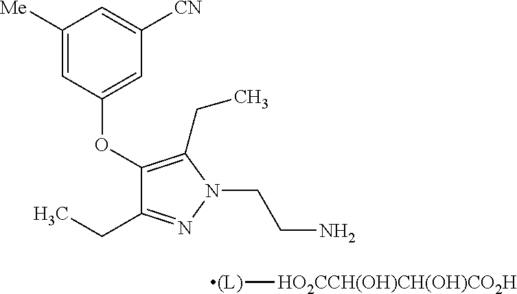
C1(CC)=NN(CCN)C(CC)=C1OC1=CC([CN])=CC([Me])=C1.[(L)][HO2CCH(OH)CH(OH)CO2H]
